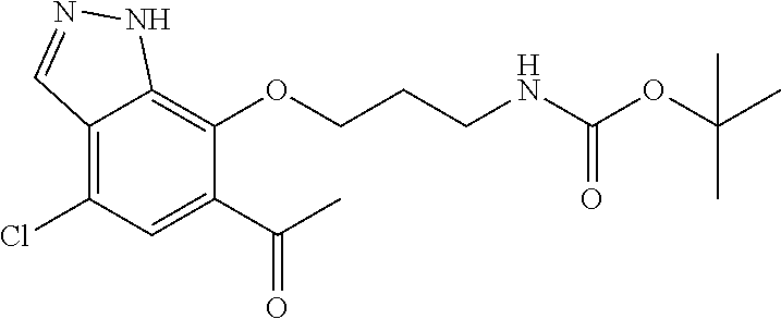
C12=C(Cl)C=C(C(C)=O)C(OCCCNC(OC(C)(C)C)=O)=C1NN=C2
